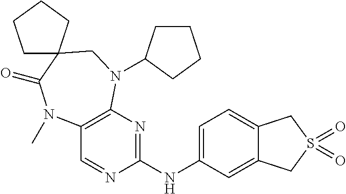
C12=CC=C(NC3=NC4=C(C=N3)N(C)C(=O)C3(CN4C4CCCC4)CCCC3)C=C1CS(=O)(=O)C2
